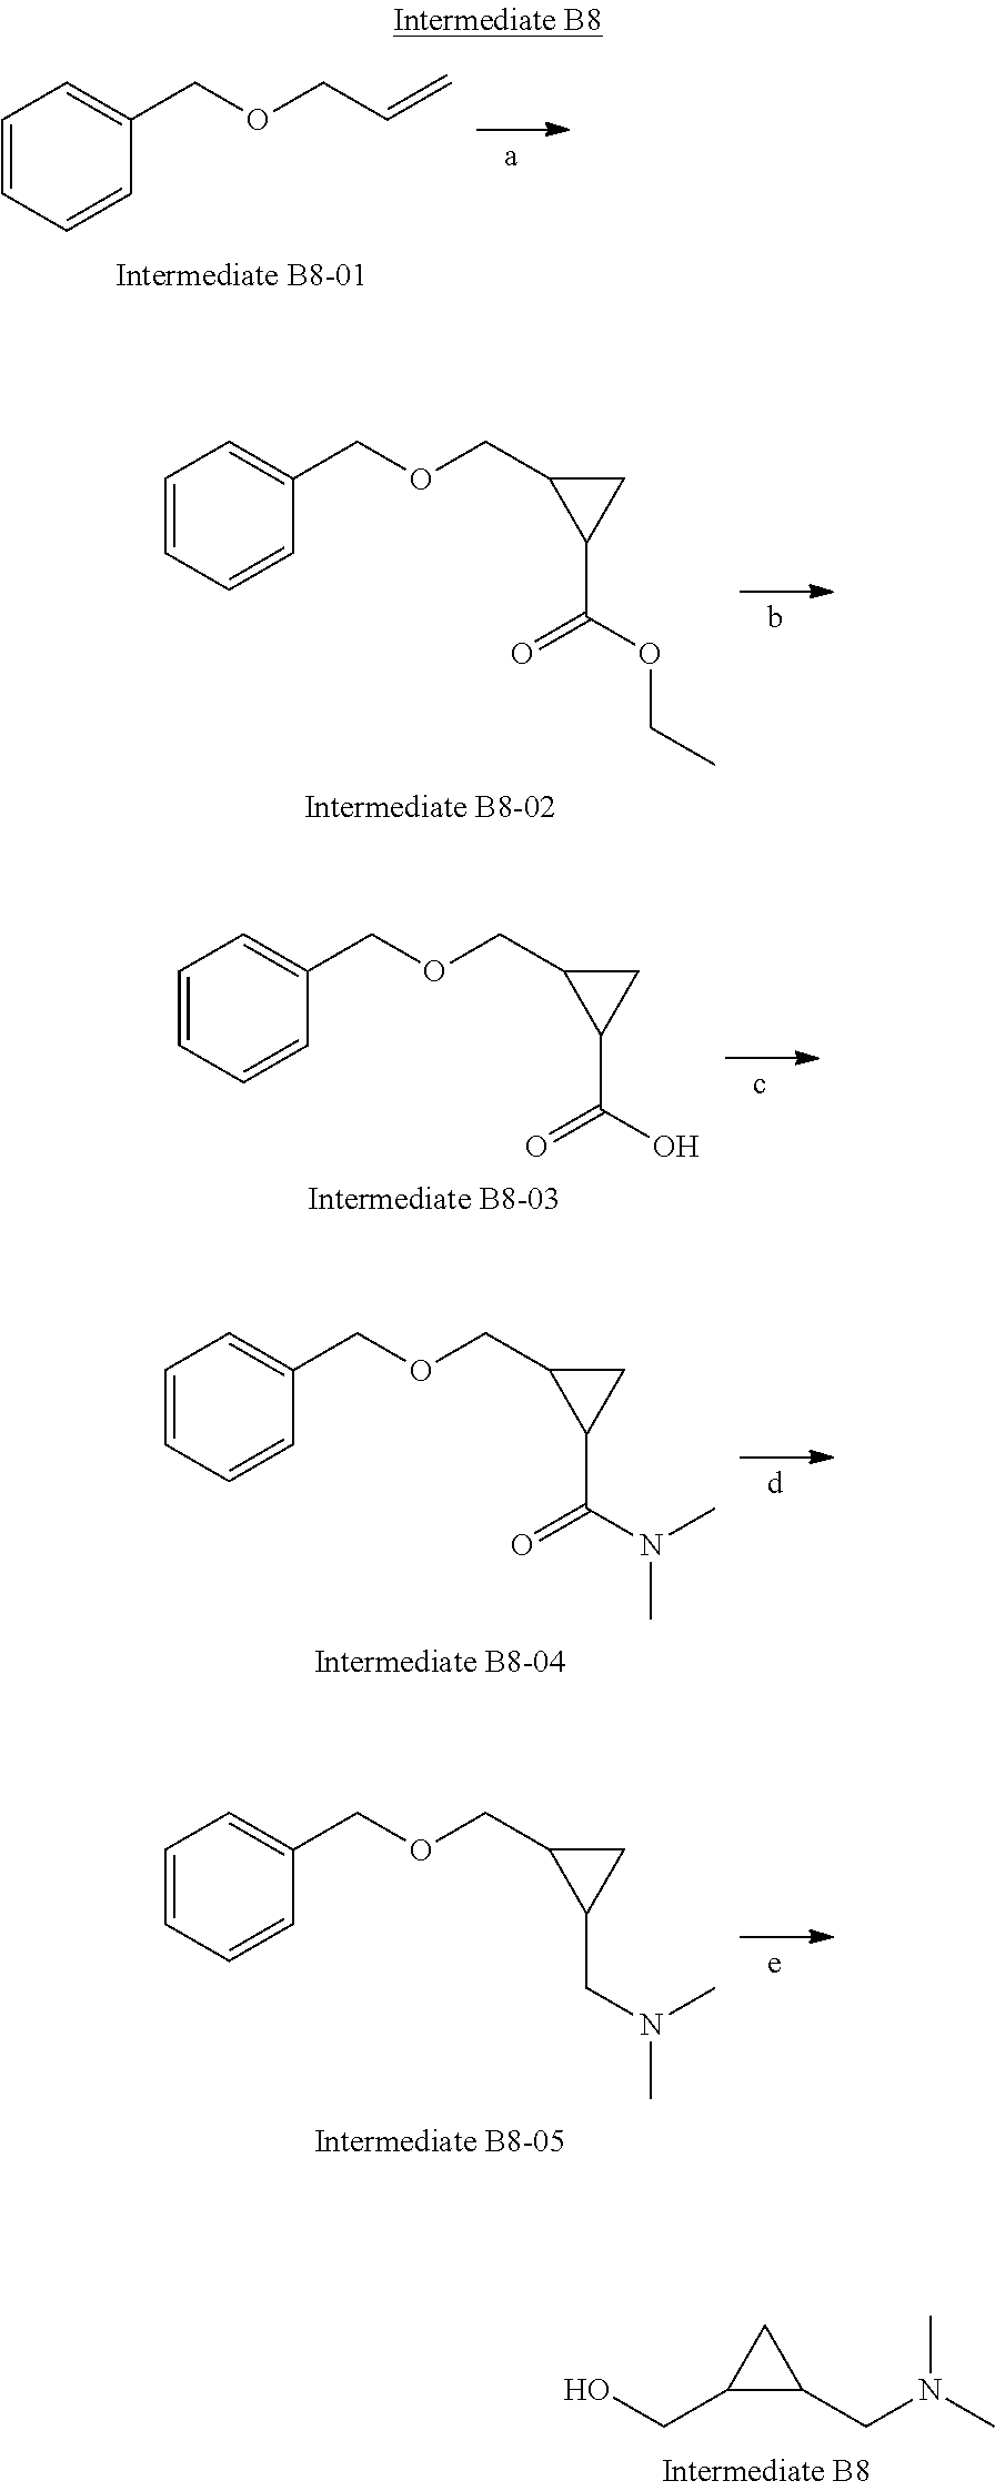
C1=CC=CC(COCC=C)=C1.C1=CC=CC(COCC2C(C(OCC)=O)C2)=C1.C1=CC=CC(COCC2C(C(O)=O)C2)=C1.C1=CC=CC(COCC2C(C(N(C)C)=O)C2)=C1.C1=CC=CC(COCC2C(CN(C)C)C2)=C1.C(C1C(CN(C)C)C1)O
